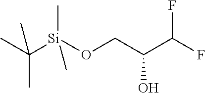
CC([Si](OCC(C(F)F)O)(C)C)(C)C
